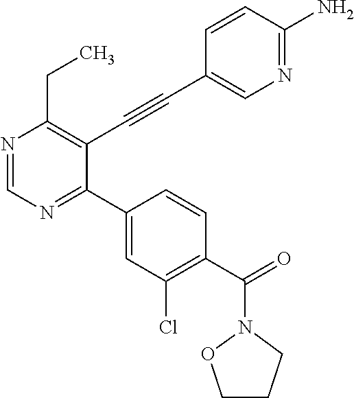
N1=CN=C(C2=CC(Cl)=C(C(=O)N3OCCC3)C=C2)C(C#CC2=CN=C(N)C=C2)=C1CC
